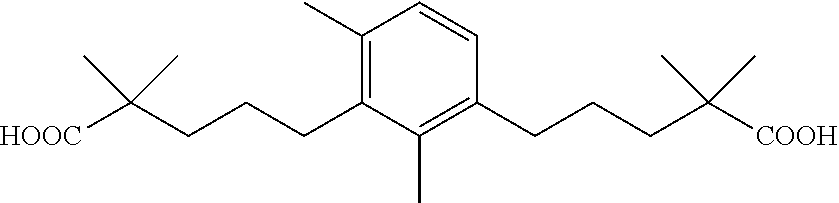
C1=CC(CCCC(C)(C)[COOH])=C(C)C(CCCC(C)(C)[HOOC])=C1C
